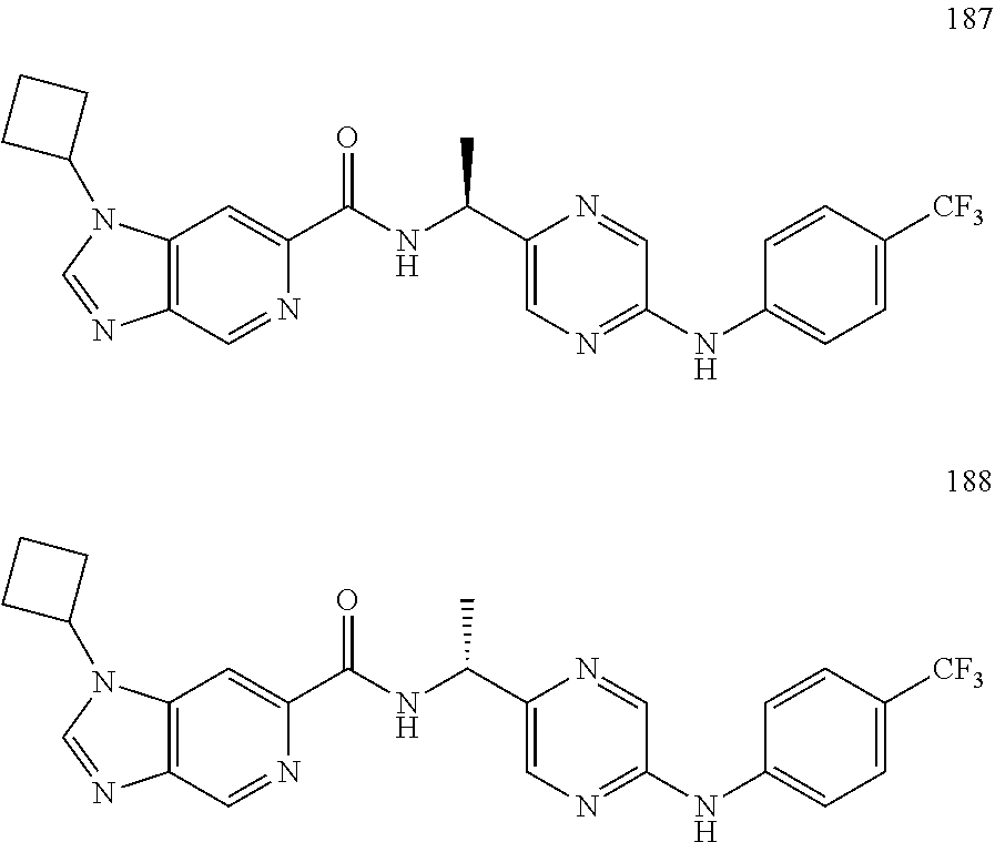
C12=C(C=NC(C(NC(C3=CN=C(NC4=CC=C([CF3])C=C4)C=N3)C)=O)=C1)N=CN2C1CCC1.C12=C(C=NC(C(NC(C3=CN=C(NC4=CC=C([CF3])C=C4)C=N3)C)=O)=C1)N=CN2C1CCC1
